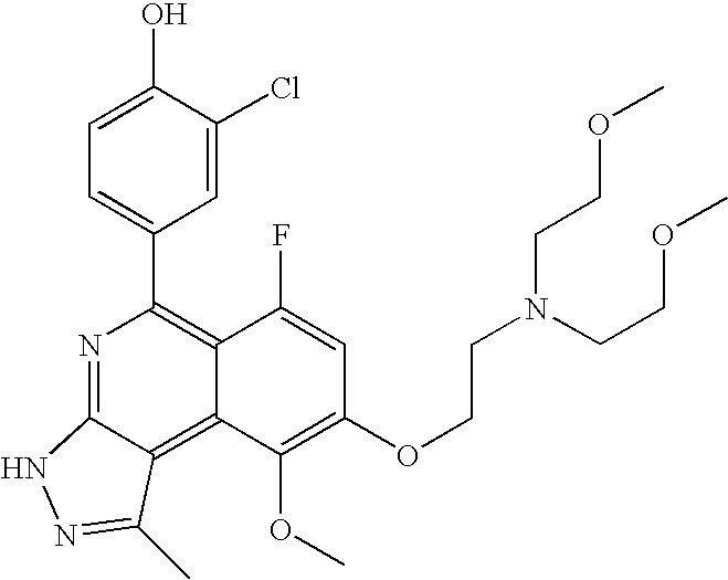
C1=C(O)C(Cl)=CC(C2=C3C(=C4C(=N2)NN=C4C)C(OC)=C(OCCN(CCOC)CCOC)C=C3F)=C1
